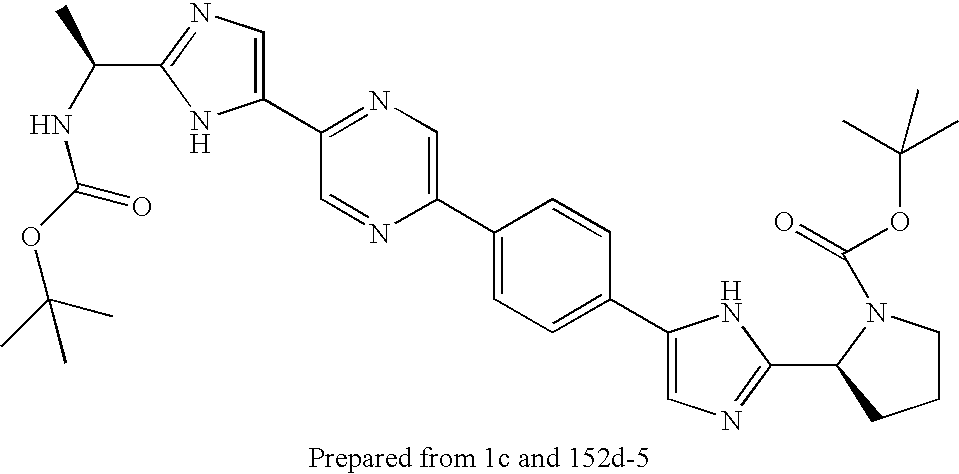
C1(C2=NC=C(C3=CC=C(C4=CN=C(C5N(C(=O)OC(C)(C)C)CCC5)N4)C=C3)N=C2)=CN=C(C(NC(OC(C)(C)C)=O)C)N1
